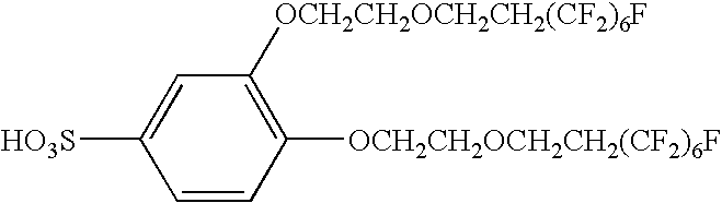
C1=CC([OCH2CH2OCH2CH2(CF2)6F])=C([OCH2CH2OCH2CH2(CF2)6F])C=C1[HO3S]
